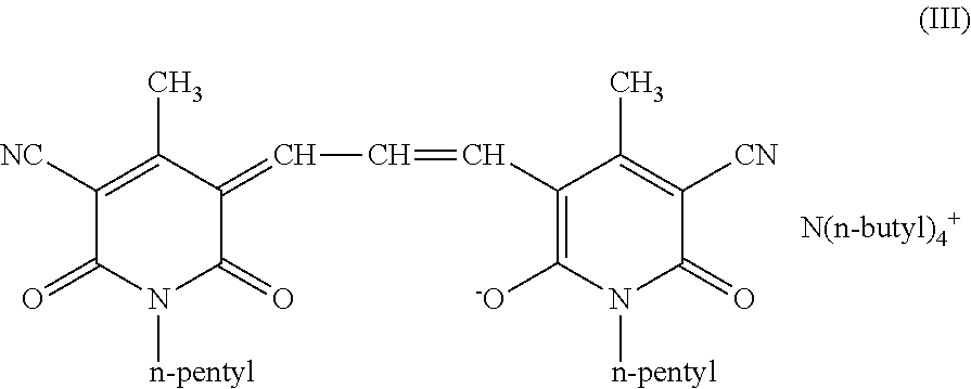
C1([NC])=C(C)C(=CC=CC2=C([-O])N([n-pentyl])C(=O)C([CN])=C2C)C(=O)N([n-pentyl])C1=O
